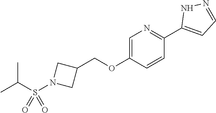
C1=C(OCC2CN(S(C(C)C)(=O)=O)C2)C=CC(C2=CC=NN2)=N1
